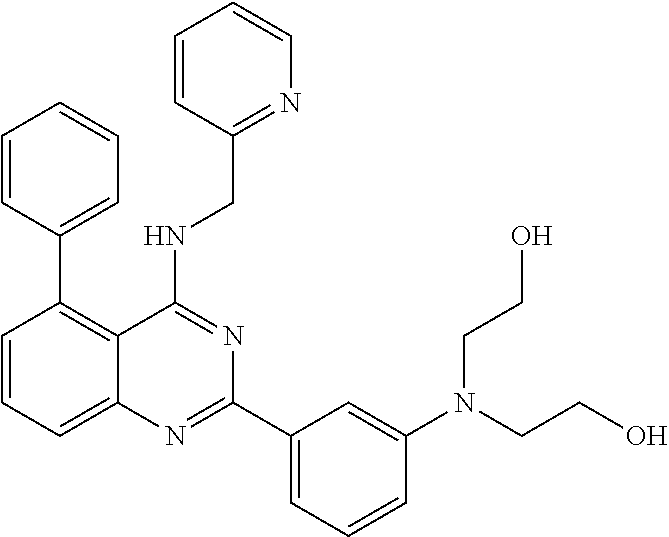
C1=CC(C2=C3C(=CC=C2)N=C(C2=CC=CC(N(CCO)CCO)=C2)N=C3NCC2=NC=CC=C2)=CC=C1
